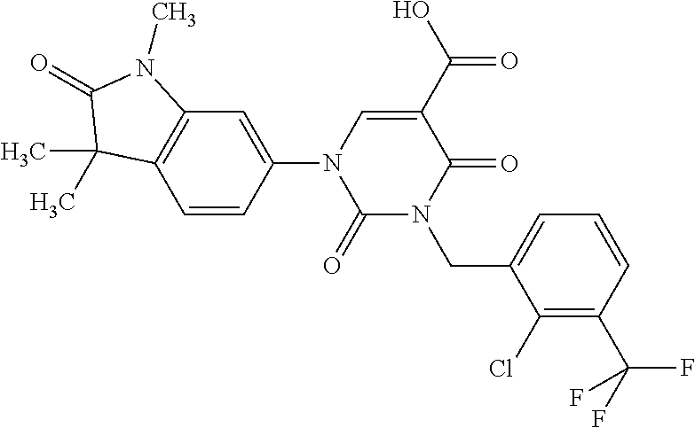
C1(=O)N(CC2=CC=CC(C(F)(F)F)=C2Cl)C(=O)C(C(O)=O)=CN1C1=CC2=C(C=C1)C(C)(C)C(=O)N2C
